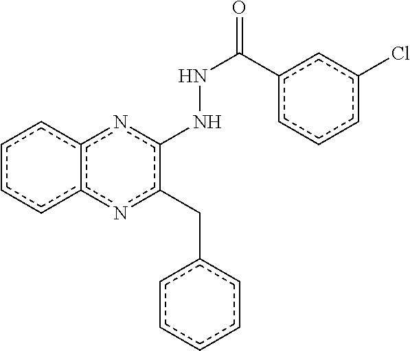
c1ccc2c(c1)nc(NNC(=O)c1cccc(Cl)c1)c(Cc1ccccc1)n2
